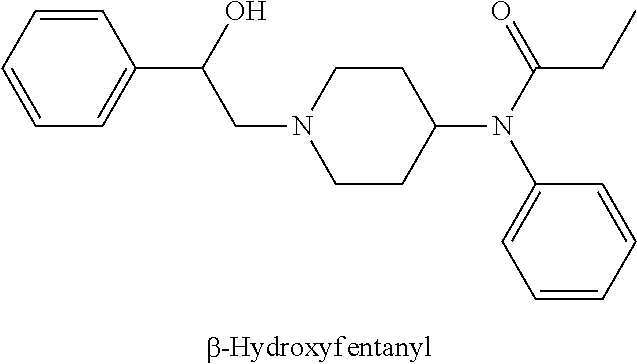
C1(C(CN2CCC(N(C(=O)CC)C3=CC=CC=C3)CC2)O)=CC=CC=C1
